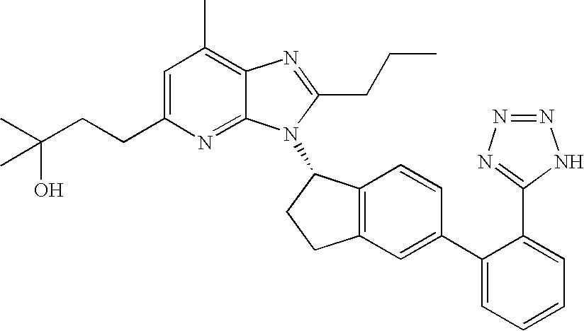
C1=C(CCC(C)(O)C)N=C2C(=C1C)N=C(CCC)N2C1C2=C(CC1)C=C(C1=CC=CC=C1C1=NN=NN1)C=C2
